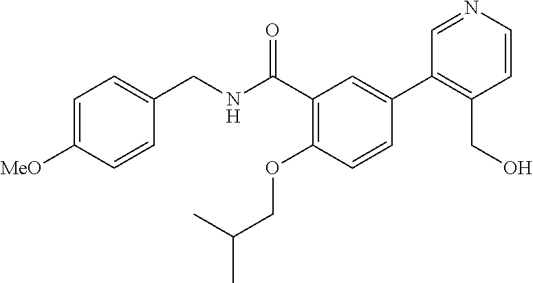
C1=CC([MeO])=CC=C1CNC(C1=C(OCC(C)C)C=CC(C2=C(CO)C=CN=C2)=C1)=O
